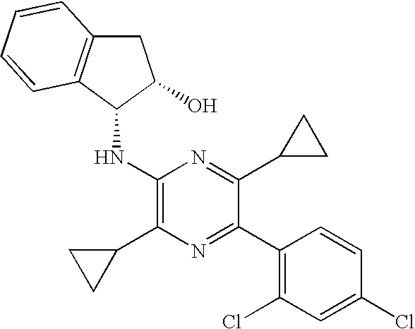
C1(NC2C(O)CC3=C2C=CC=C3)=C(C2CC2)N=C(C2=C(Cl)C=C(Cl)C=C2)C(C2CC2)=N1
